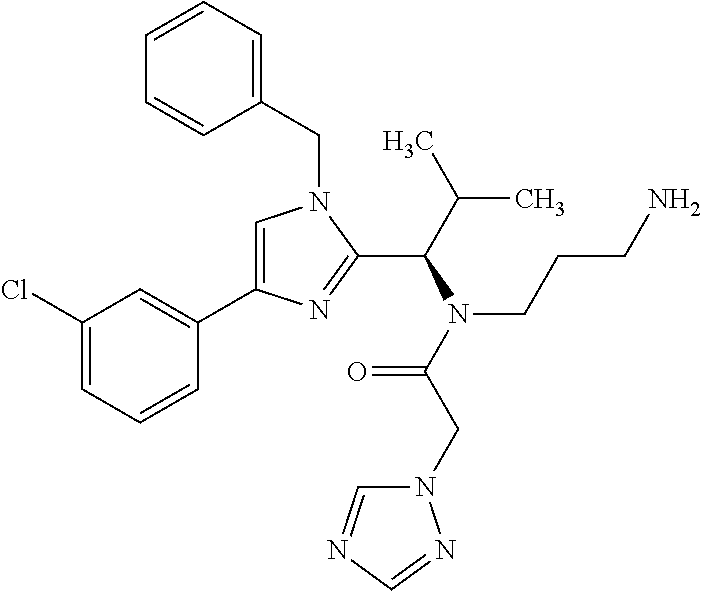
C1=C(C2=CC(Cl)=CC=C2)N=C(C(C(C)C)N(C(CN2C=NC=N2)=O)CCCN)N1CC1=CC=CC=C1
